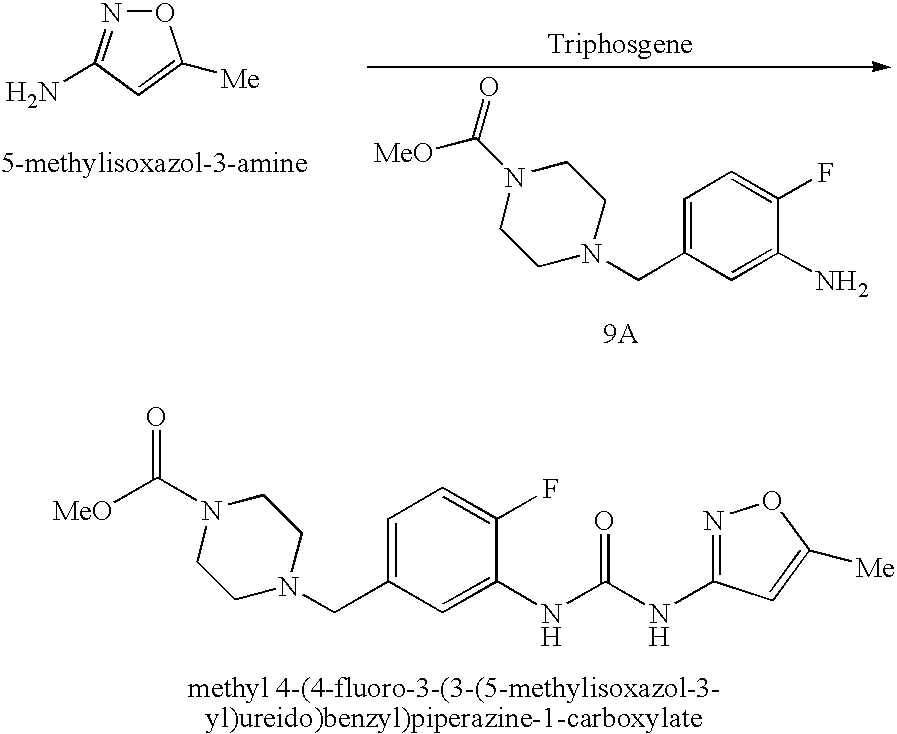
O1N=C(N)C=C1[Me].[MeO]C(N1CCN(CC2=CC=C(F)C(N)=C2)CC1)=O.[MeO]C(=O)N1CCN(CC2=CC=C(F)C(NC(NC3=NOC([Me])=C3)=O)=C2)CC1
